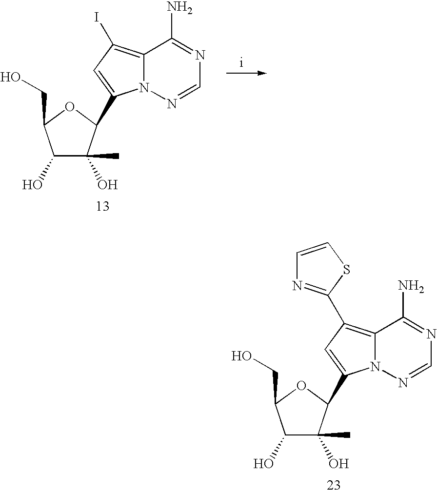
C1(O)C(O)(C)C(C2=CC(I)=C3N2N=CN=C3N)OC1CO.C1(O)C(O)(C)C(C2=CC(C3=NC=CS3)=C3N2N=CN=C3N)OC1CO
